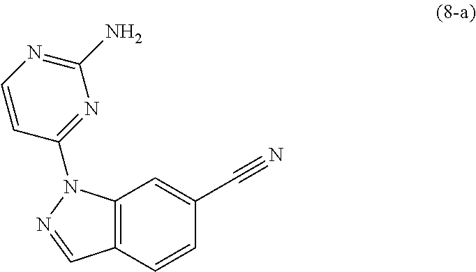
C12=C(C=CC(C#N)=C1)C=NN2C1=NC(N)=NC=C1
